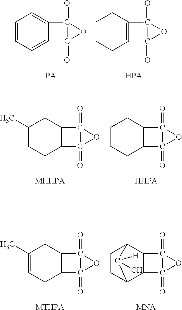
C1CCC2=C(C1)C1(=O)C2(=O)O1.[THPA].C1=CC=C2C(=C1)C1(=O)C2(=O)O1.C1(C)CCC2C(C1)C1(=O)C2(=O)O1.[MHHPA].C1CCC2C(C1)C1(=O)C2(=O)O1.[HHPA].C1(C)=CCC2C(C1)C1(=O)C2(=O)O1.[MTHPA].C1=CC2C3C(C1C2([H])C)C1(=O)C3(=O)O1.[MNA]
